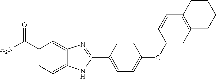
C1(C(N)=O)=CC=C2C(=C1)N=C(C1=CC=C(OC3=CC4=C(C=C3)CCCC4)C=C1)N2
